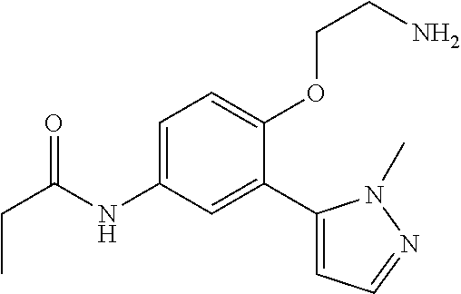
CCC(=O)NC1=CC=C(OCCN)C(C2=CC=NN2C)=C1
